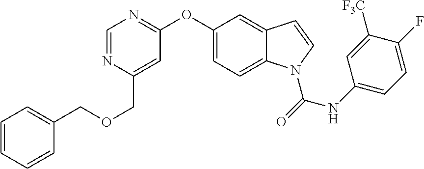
C1=CC=CC(COCC2=CC(OC3=CC=C4C(=C3)C=CN4C(=O)NC3=CC=C(F)C([F3C])=C3)=NC=N2)=C1
